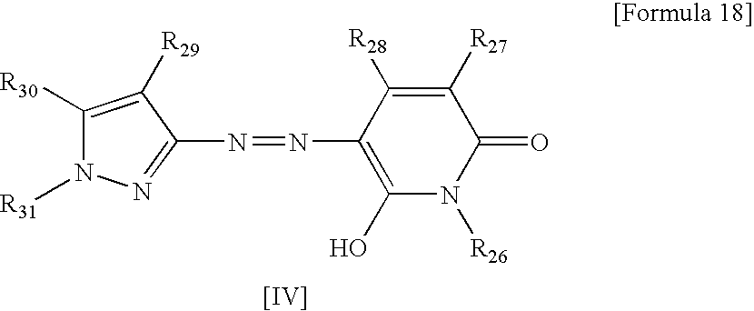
C1([R30])=C([R29])C(N=NC2=C(O)N([R26])C(=O)C([R27])=C2[R28])=NN1[R31].[[IV]]
